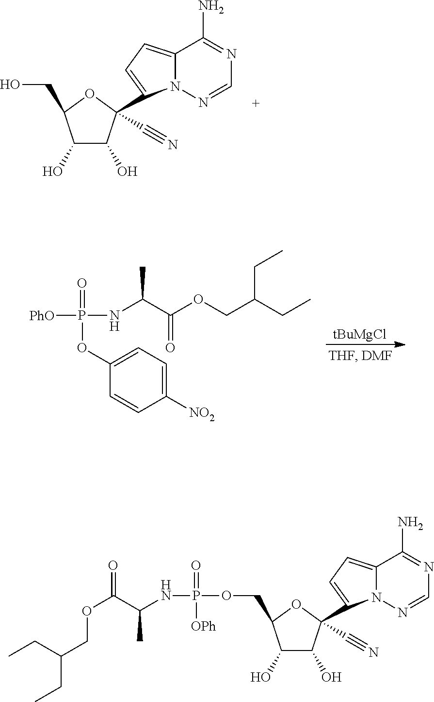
C1(O)C(O)C(C#N)(C2=CC=C3N2N=CN=C3N)OC1CO.C1(O)C(O)C(C#N)(C2=CC=C3N2N=CN=C3N)OC1COP(NC(C(OCC(CC)CC)=O)C)(=O)[OPh].[tBuMgCl].C1=C(OP(=O)(NC(C(OCC(CC)CC)=O)C)[PhO])C=CC([NO2])=C1
